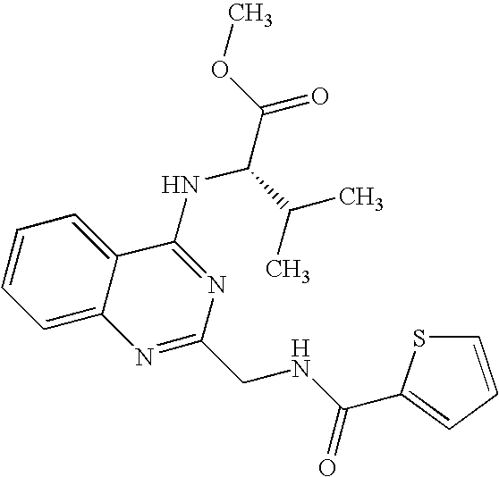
C12=CC=CC=C1C(NC(C(=O)OC)C(C)C)=NC(CNC(=O)C1=CC=CS1)=N2
